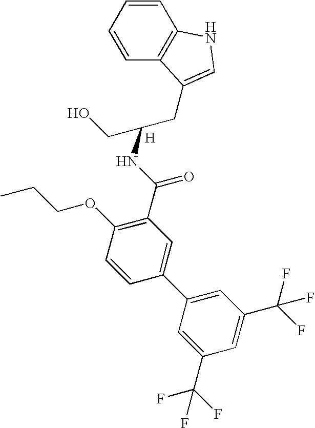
C1=CC=CC2=C1NC=C2CC(CO)NC(C1=C(OCCC)C=CC(C2=CC(C(F)(F)F)=CC(C(F)(F)F)=C2)=C1)=O.[H]
